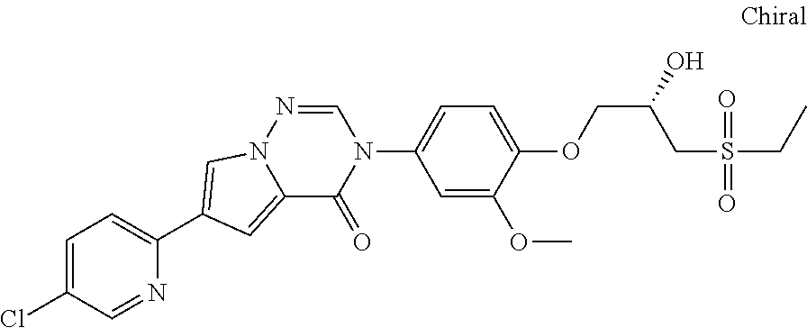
N12C(=CC(C3=CC=C(Cl)C=N3)=C1)C(=O)N(C1=CC=C(OCC(CS(=O)(=O)CC)O)C(OC)=C1)C=N2
